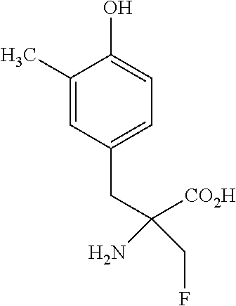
C1(O)=CC=C(CC(N)(CF)[CO2H])C=C1C
